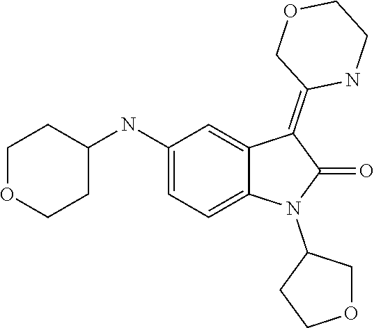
C1(N2C(=O)C(=C3COCCN3)C3=CC(NC4CCOCC4)=CC=C23)CCOC1
